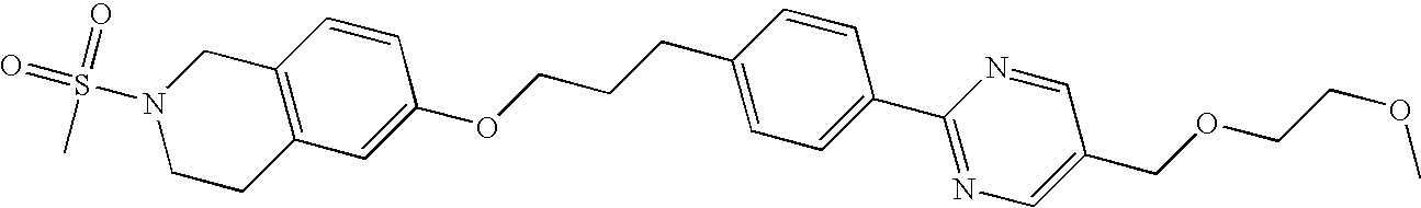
C1(OCCCC2=CC=C(C3=NC=C(COCCOC)C=N3)C=C2)=CC2=C(C=C1)CN(S(=O)(=O)C)CC2
